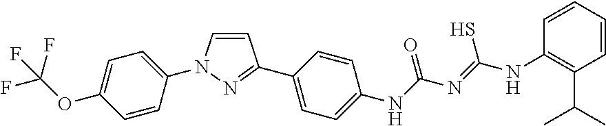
C1=CN(C2=CC=C(OC(F)(F)F)C=C2)N=C1C1=CC=C(NC(N=C(NC2=C(C(C)C)C=CC=C2)S)=O)C=C1
